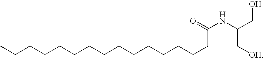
CCCCCCCCCCCCCCCC(NC(C[OH])CO)=O
